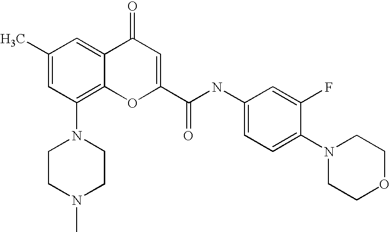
C1CN(C)CCN1C1=C2C(=CC(C)=C1)C(=O)C=C(C(=O)NC1=CC=C(N3CCOCC3)C(F)=C1)O2
